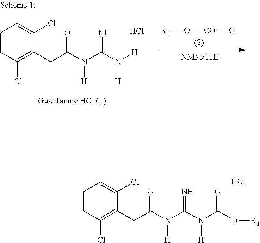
C1=CC(Cl)=C(CC(N(C(N(C(O[R1])=O)[H])=N)[H])=O)C(Cl)=C1.Cl.C1=CC(Cl)=C(CC(N(C(N([H])[H])=N)[H])=O)C(Cl)=C1.Cl.[R1]O[CO]Cl
